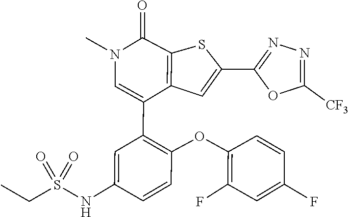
C1(F)=C(OC2=C(C3=CN(C)C(=O)C4=C3C=C(C3=NN=C([CF3])O3)S4)C=C(NS(CC)(=O)=O)C=C2)C=CC(F)=C1
